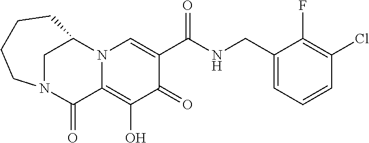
N12C(=C(O)C(=O)C(C(=O)NCC3=CC=CC(Cl)=C3F)=C1)C(=O)N1CC2CCCC1
